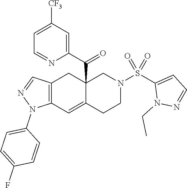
C12=C(C=C3C(C(C4=CC([CF3])=CC=N4)=O)(C1)CN(S(C1=CC=NN1CC)(=O)=O)CC3)N(C1=CC=C(F)C=C1)N=C2
